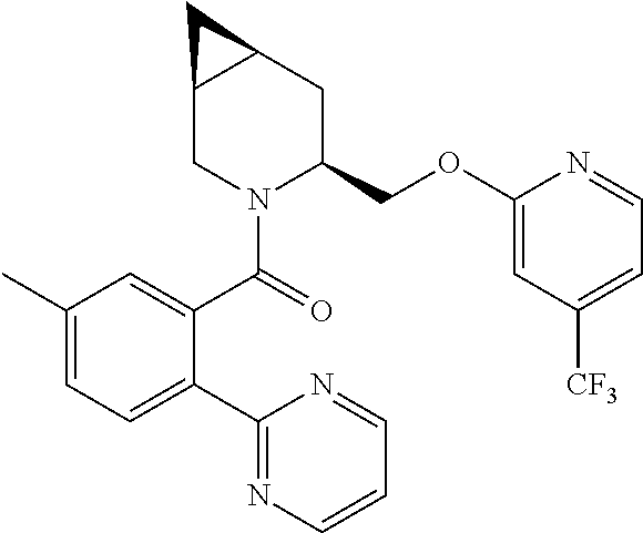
C1(OCC2CC3C(CN2C(=O)C2=CC(C)=CC=C2C2=NC=CC=N2)C3)=CC([CF3])=CC=N1
